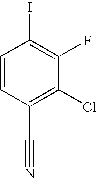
C1=CC(C#N)=C(Cl)C(F)=C1I
